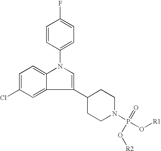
C1=C(Cl)C=C2C(=C1)N(C1=CC=C(F)C=C1)C=C2C1CCN(P(O[R1])(=O)O[R2])CC1
